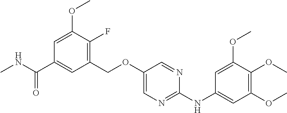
C1(COC2=CN=C(NC3=CC(OC)=C(OC)C(OC)=C3)N=C2)=C(F)C(OC)=CC(C(NC)=O)=C1
